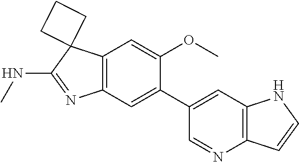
C12=C(C=C(OC)C(C3=CC4=C(N=C3)C=CN4)=C1)C1(C(NC)=N2)CCC1
